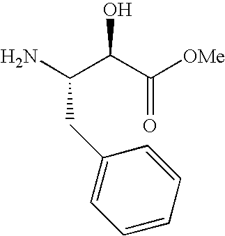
C(C(N)CC1=CC=CC=C1)(O)C([OMe])=O
